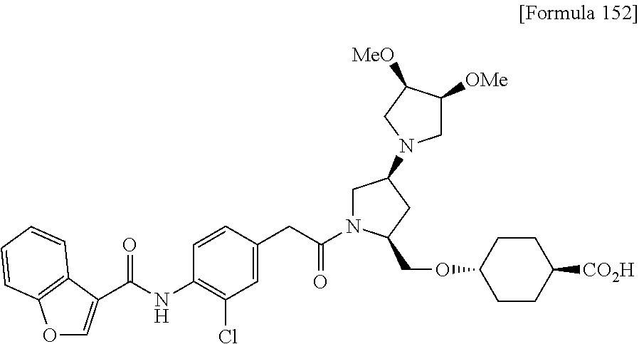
C1=C(C(NC2=C(Cl)C=C(CC(=O)N3CC(N4CC([OMe])C([MeO])C4)CC3COC3CCC([CO2H])CC3)C=C2)=O)C2=C(C=CC=C2)O1
